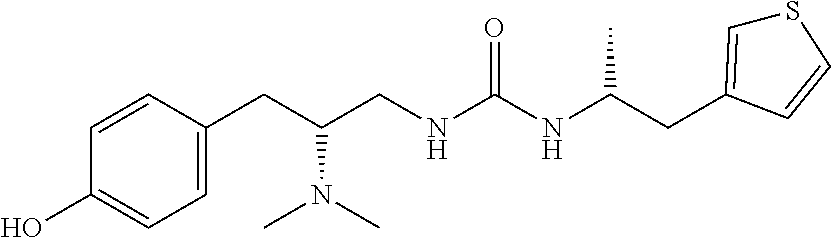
C1=C(CC(CNC(NC(CC2=CSC=C2)C)=O)N(C)C)C=CC(O)=C1
